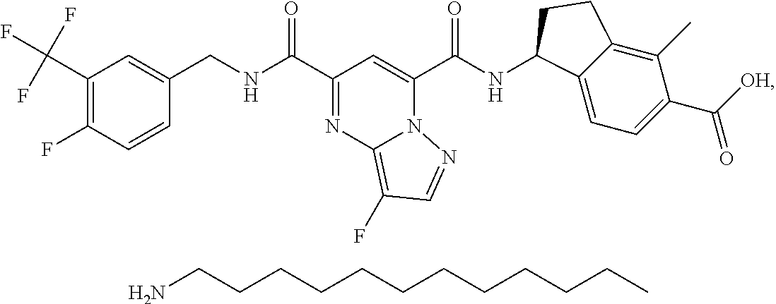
C1(C(F)(F)F)=C(F)C=CC(CNC(=O)C2=NC3=C(F)C=NN3C(C(NC3C4=CC=C(C([OH])=O)C(C)=C4CC3)=O)=C2)=C1.NCCCCCCCCCCCC
